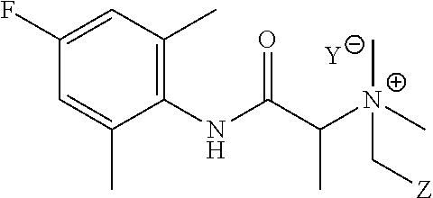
[Y].C1=C(C)C(NC(C([N+](C[Z])(C)C)C)=O)=C(C)C=C1F
